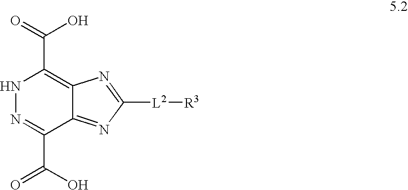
C1([L2][R3])=NC2=C(C(=O)O)NN=C(C(O)=O)C2=N1
